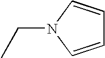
CCN1C=CC=C1
